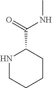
N1CCCCC1C(=O)NC
